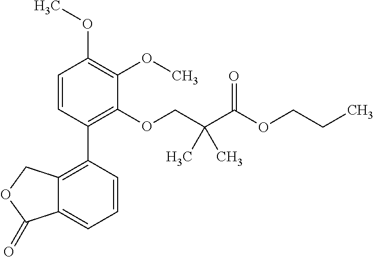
C1=CC(C2=C3C(=CC=C2)C(=O)OC3)=C(OCC(C(OCCC)=O)(C)C)C(OC)=C1OC
